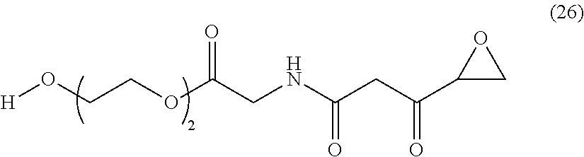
[H]OCCOC(CNC(=O)CC(=O)C1CO1)=O
